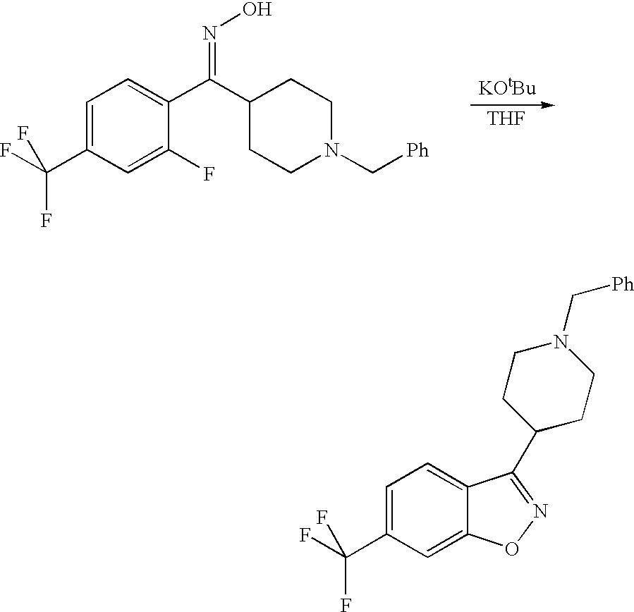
C1=C(C(F)(F)F)C=C2C(=C1)C(C1CCN(C[Ph])CC1)=NO2.C1=C(C(F)(F)F)C=C(F)C(C(C2CCN(C[Ph])CC2)=NO)=C1.[THF]
